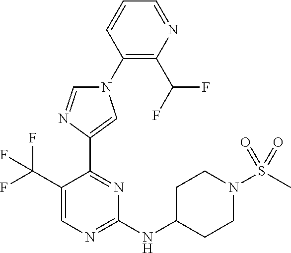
C1=CC=NC(C(F)F)=C1N1C=NC(C2=NC(NC3CCN(S(=O)(=O)C)CC3)=NC=C2C(F)(F)F)=C1
